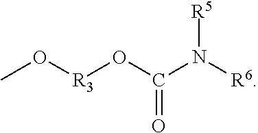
CO[R3]OC(N([R6])[R5])=O
